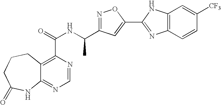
C12=NC=NC(C(=O)NC(C3=NOC(C4=NC5=C(N4)C=C([CF3])C=C5)=C3)C)=C1CCCC(=O)N2
